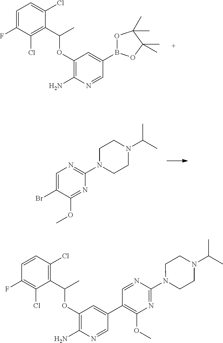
C1=C(F)C(Cl)=C(C(C)OC2=C(N)N=CC(B3OC(C)(C)C(C)(C)O3)=C2)C(Cl)=C1.C1=C(Br)C(OC)=NC(N2CCN(C(C)C)CC2)=N1.C1=CC(Cl)=C(C(C)OC2=C(N)N=CC(C3=C(OC)N=C(N4CCN(C(C)C)CC4)N=C3)=C2)C(Cl)=C1F
